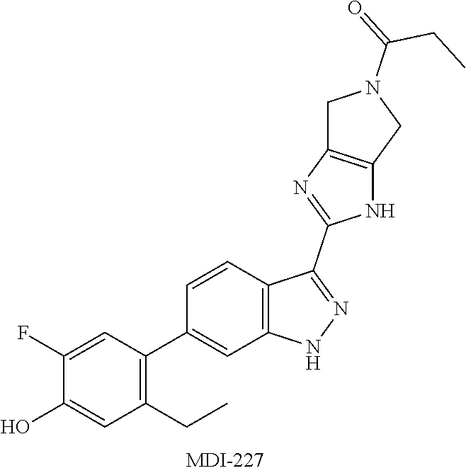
C1(F)=CC(C2=CC3=C(C=C2)C(C2=NC4=C(N2)CN(C(CC)=O)C4)=NN3)=C(CC)C=C1O
